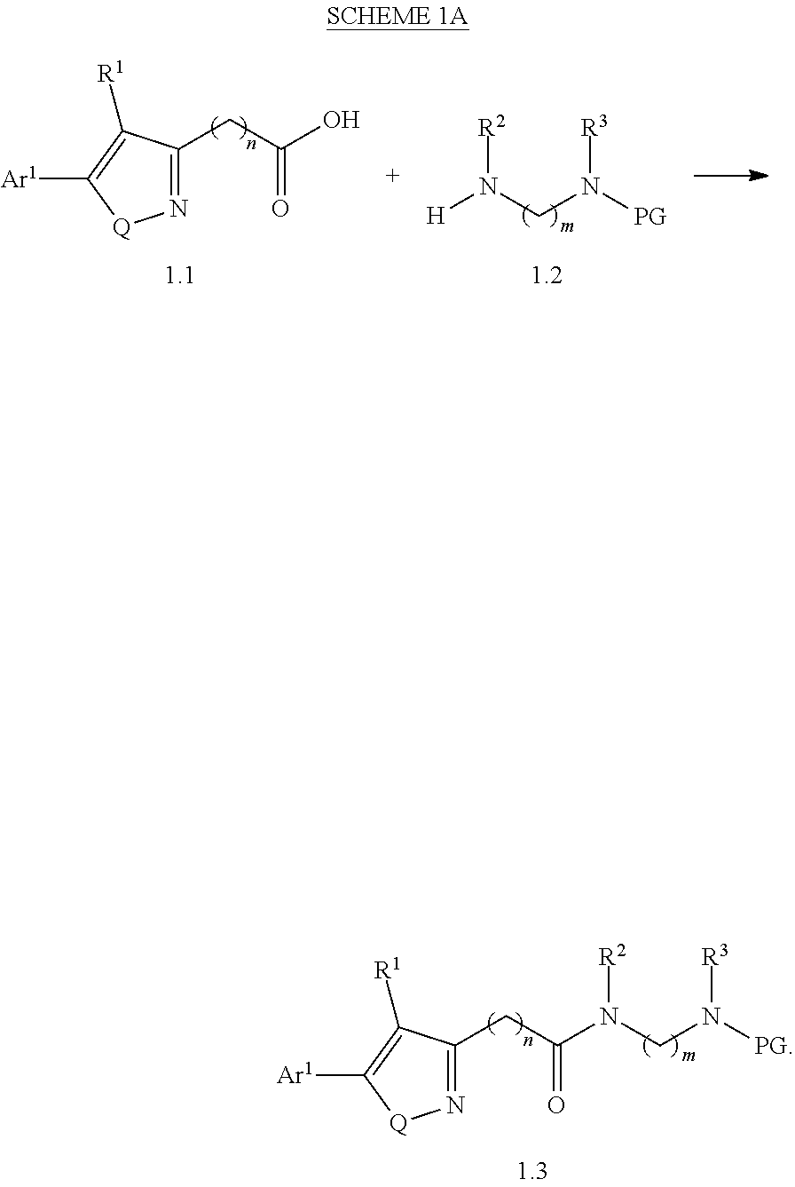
[H]N(CN([PG])[R3])[R2].C(C(O)=O)C1=N[Q]C([Ar1])=C1[R1].C(C(N(CN([PG])[R3])[R2])=O)C1=N[Q]C([Ar1])=C1[R1]
